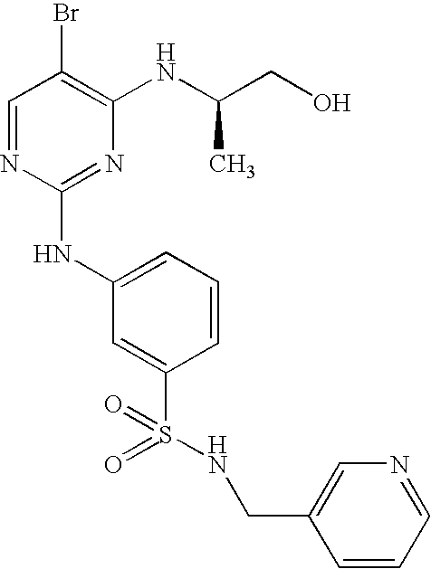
C1=NC(NC2=CC=CC(S(=O)(=O)NCC3=CN=CC=C3)=C2)=NC(NC(CO)C)=C1Br
